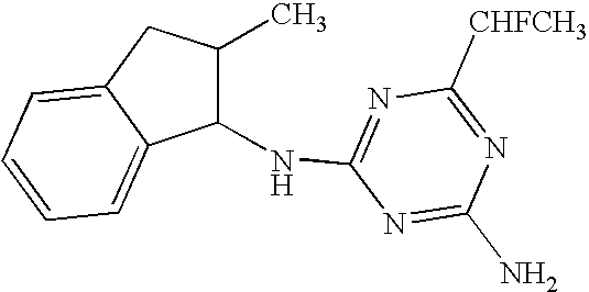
C1(NC2=NC([CHFCH3])=NC(N)=N2)C(C)CC2=CC=CC=C12
